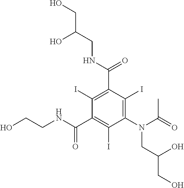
C1(C(NCCO)=O)=C(I)C(N(C(C)=O)CC(CO)O)=C(I)C(C(NCC(CO)O)=O)=C1I
